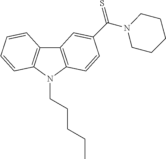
C12=C(N(CCCCC)C3=C1C=CC=C3)C=CC(C(N1CCCCC1)=S)=C2
